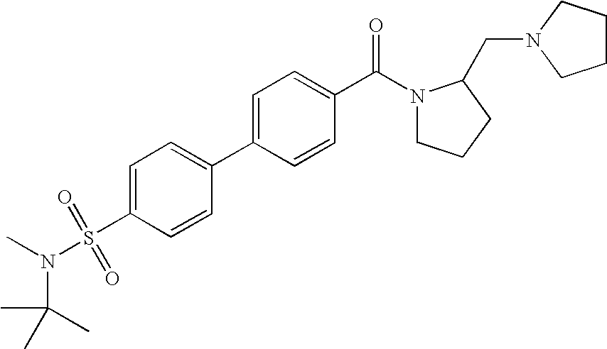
C1=C(S(=O)(=O)N(C)C(C)(C)C)C=CC(C2=CC=C(C(N3CCCC3CN3CCCC3)=O)C=C2)=C1
